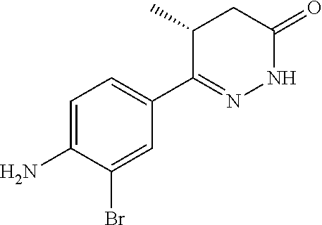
NC1=CC=C(C2=NNC(=O)CC2C)C=C1Br
